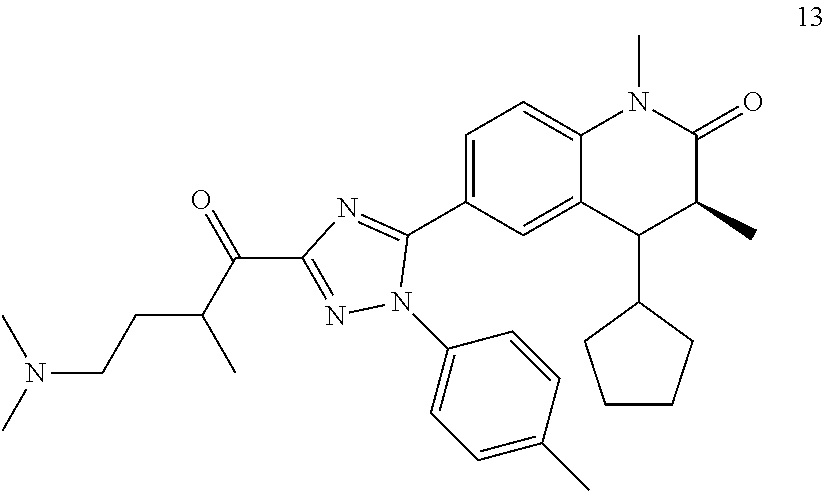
C1=C(C2=NC(C(C(CCN(C)C)C)=O)=NN2C2=CC=C(C)C=C2)C=C2C(=C1)N(C)C(=O)C(C)C2C1CCCC1
